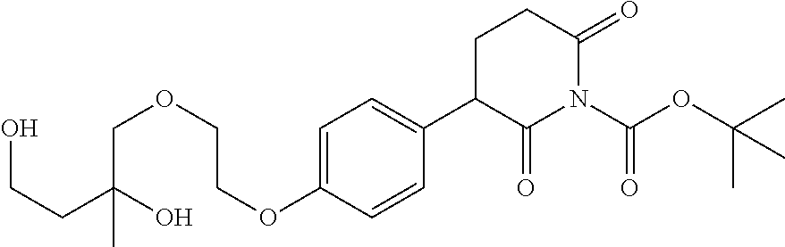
C1=C(OCCOCC(CCO)(O)C)C=CC(C2C(=O)N(C(OC(C)(C)C)=O)C(=O)CC2)=C1
